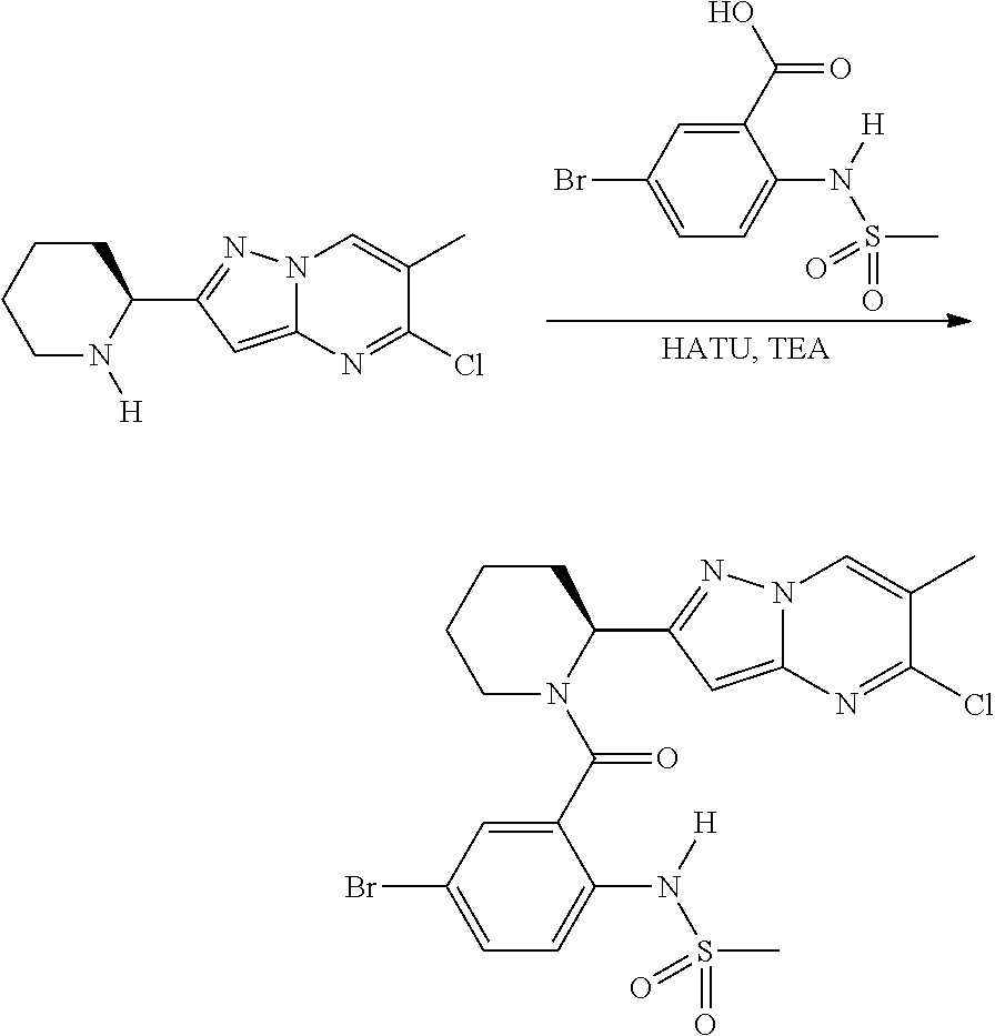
OC(C1=CC(Br)=CC=C1N([H])S(C)(=O)=O)=O.C1N([H])C(C2=NN3C(=C2)N=C(Cl)C(C)=C3)CCC1.C1N(C(C2=CC(Br)=CC=C2N([H])S(C)(=O)=O)=O)C(C2=NN3C(=C2)N=C(Cl)C(C)=C3)CCC1
